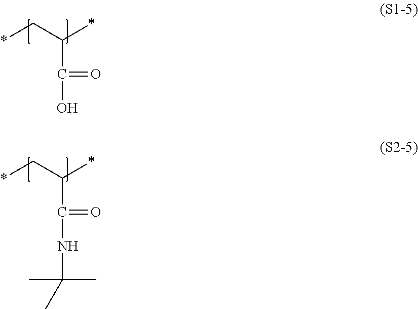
C(C(C*)*)(O)=O.C(C(C*)*)(NC(C)(C)C)=O
